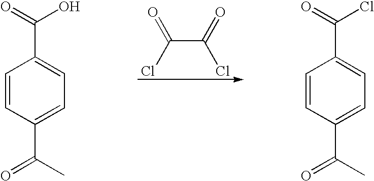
C(C(=O)Cl)(Cl)=O.C1=CC(C(C)=O)=CC=C1C(=O)O.C1=CC(C(C)=O)=CC=C1C(=O)Cl
